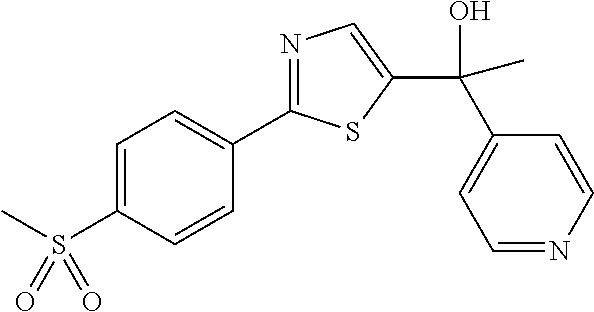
C1=C(S(C)(=O)=O)C=CC(C2=NC=C(C(C)(C3=CC=NC=C3)O)S2)=C1
